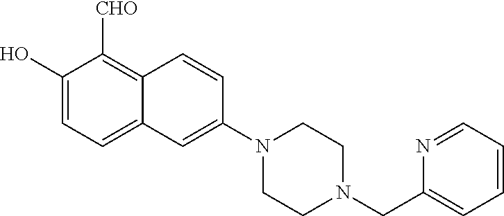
C1(O)=CC=C2C(=C1[CHO])C=CC(N1CCN(CC3=CC=CC=N3)CC1)=C2
